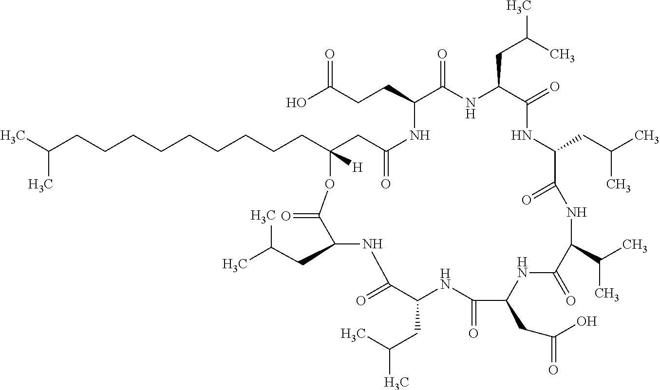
C1(CC(C)C)NC(=O)C(CC(O)=O)NC(=O)C(C(C)C)NC(=O)C(CC(C)C)NC(=O)C(CC(C)C)NC(=O)C(CCC(O)=O)NC(=O)CC(CCCCCCCCCC(C)C)([H])OC(=O)C(CC(C)C)NC1=O
